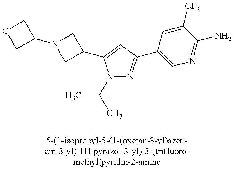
N1(C(C)C)N=C(C2=CN=C(N)C([CF3])=C2)C=C1C1CN(C2COC2)C1
